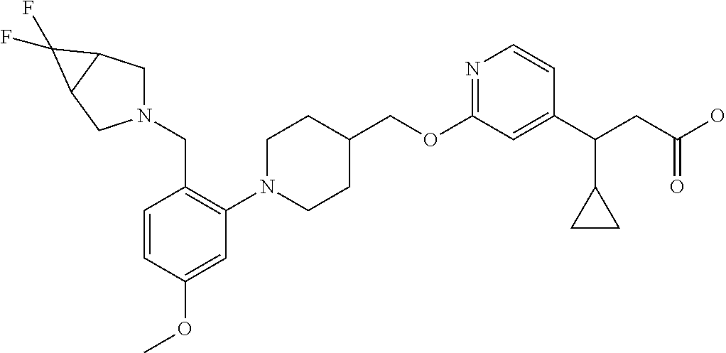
C1(OCC2CCN(C3=C(CN4CC5C(C4)C5(F)F)C=CC(OC)=C3)CC2)=NC=CC(C(CC(O)=O)C2CC2)=C1
